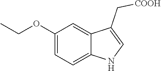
C(OC1=CC=C2C(=C1)C(C[COOH])=CN2)C
